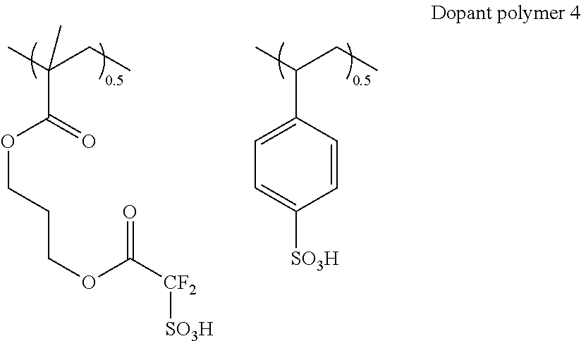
CC(CC)(C(=O)OCCCOC([CF2][SO3H])=O)C.CC(CC)C1=CC=C([SO3H])C=C1
